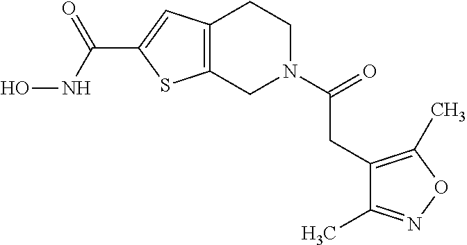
C1(C(NO)=O)=CC2=C(S1)CN(C(=O)CC1=C(C)ON=C1C)CC2
